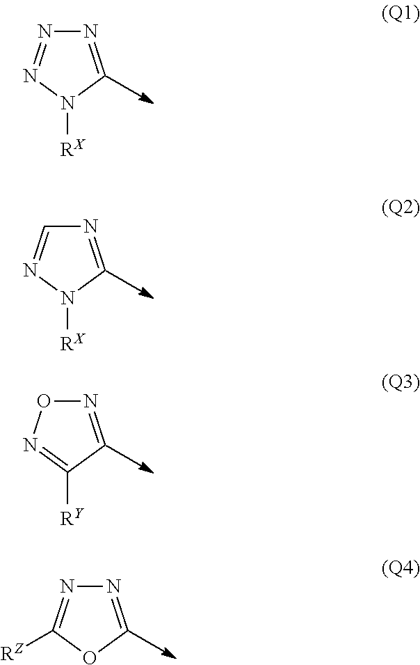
N1=CN([RX])N=N1.N1=CN([RX])N=C1.N1=CC([RY])=NO1.N1=COC([RZ])=N1
